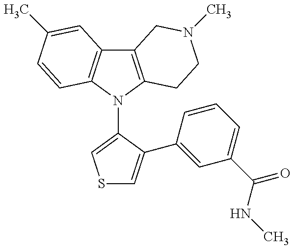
C12=C(N(C3=CSC=C3C3=CC(C(NC)=O)=CC=C3)C3=C1C=C(C)C=C3)CCN(C)C2
